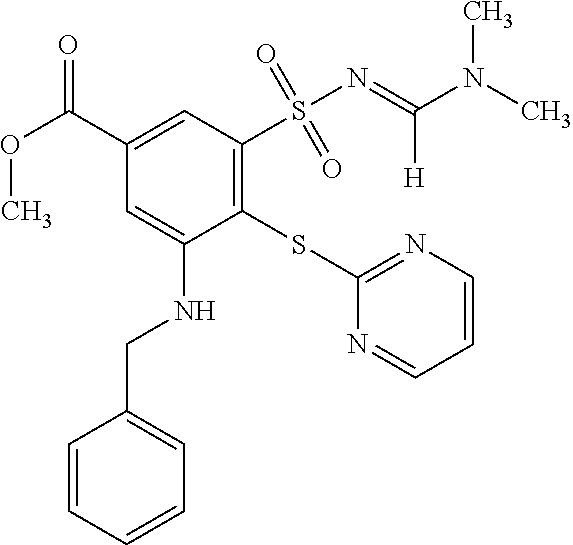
C1(SC2=NC=CC=N2)=C(S(N=C(N(C)C)[H])(=O)=O)C=C(C(OC)=O)C=C1NCC1=CC=CC=C1
